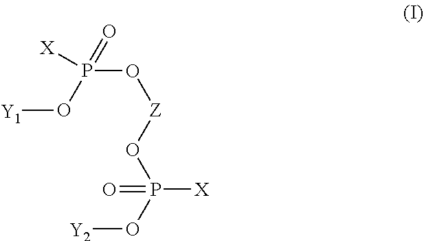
[Y1]OP(O[Z]OP([X])(=O)O[Y2])([X])=O
